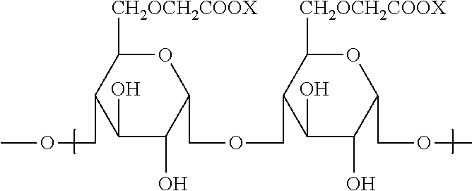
C1(O)C(O)C(COCC2C(O)C(O)C(COC)OC2[CH2OCH2COOX])OC([CH2OCH2COOX])C1COC
